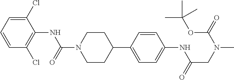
C1(Cl)=CC=CC(Cl)=C1NC(N1CCC(C2=CC=C(NC(=O)CN(C)C(=O)OC(C)(C)C)C=C2)CC1)=O
